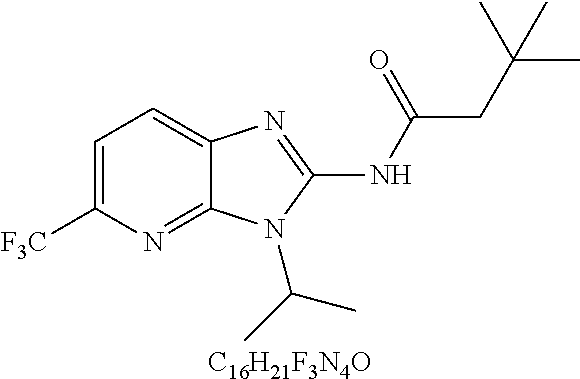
[C16H21F3N4O].C1=C([F3C])N=C2C(=C1)N=C(NC(CC(C)(C)C)=O)N2C(C)C
